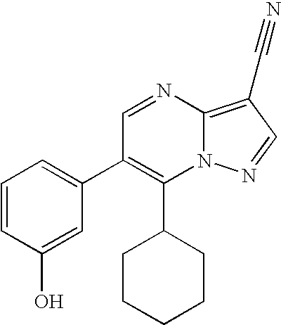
C1(C2CCCCC2)=C(C2=CC=CC(O)=C2)C=NC2=C(C#N)C=NN12
